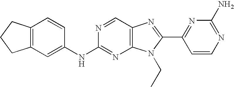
C12=C(C=C(NC3=NC4=C(C=N3)N=C(C3=NC(N)=NC=C3)N4CC)C=C1)CCC2
